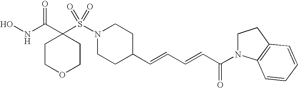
ONC(C1(S(N2CCC(C=CC=CC(=O)N3CCC4=C3C=CC=C4)CC2)(=O)=O)CCOCC1)=O
